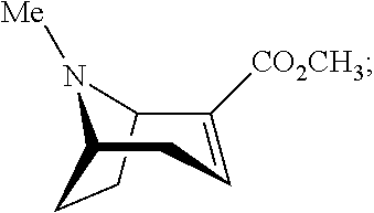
C12CCC(N1[Me])CC=C2[CO2CH3]
